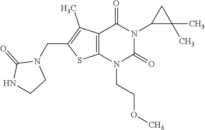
C12=C(N(CCOC)C(=O)N(C3C(C)(C)C3)C1=O)SC(CN1C(=O)NCC1)=C2C
